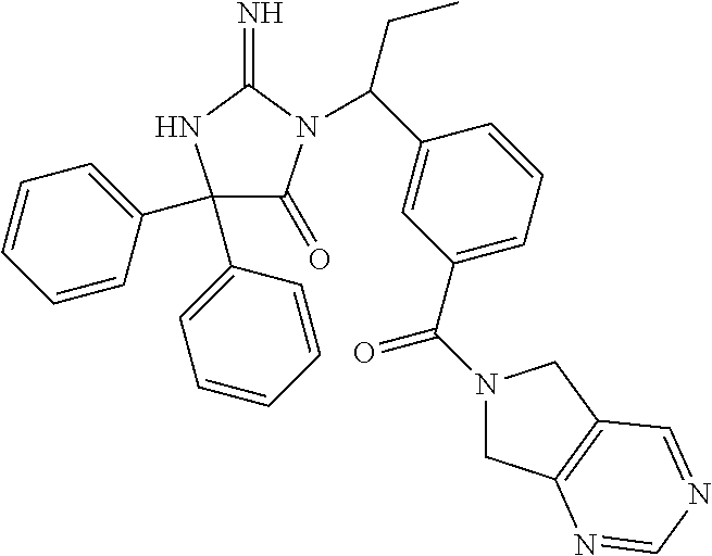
C1(C2=CC=CC=C2)(C2=CC=CC=C2)C(=O)N(C(C2=CC(C(N3CC4=C(C3)C=NC=N4)=O)=CC=C2)CC)C(=N)N1
